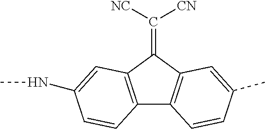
C12=C(C(=C([CN])[NC])C3=C1C=CC(C)=C3)C=C(NC)C=C2
